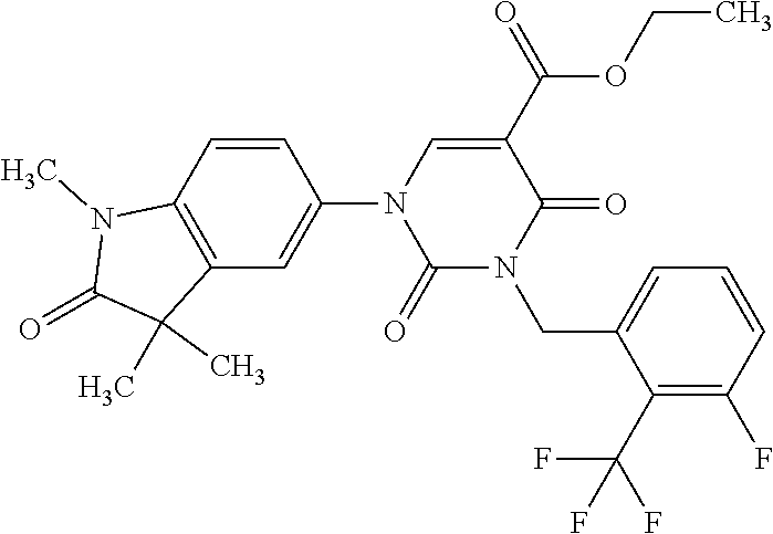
C12=C(C=CC(N3C(=O)N(CC4=CC=CC(F)=C4C(F)(F)F)C(=O)C(C(OCC)=O)=C3)=C1)N(C)C(=O)C2(C)C
